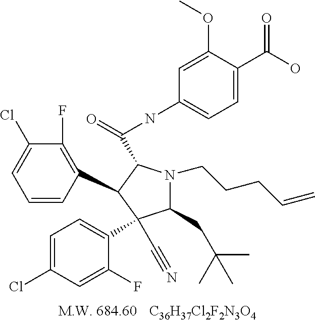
[C36H37Cl2F2N3O4].C1=CC(C2C(C(NC3=CC=C(C(O)=O)C(OC)=C3)=O)N(CCCC=C)C(CC(C)(C)C)C2(C2=CC=C(Cl)C=C2F)C#N)=C(F)C(Cl)=C1
